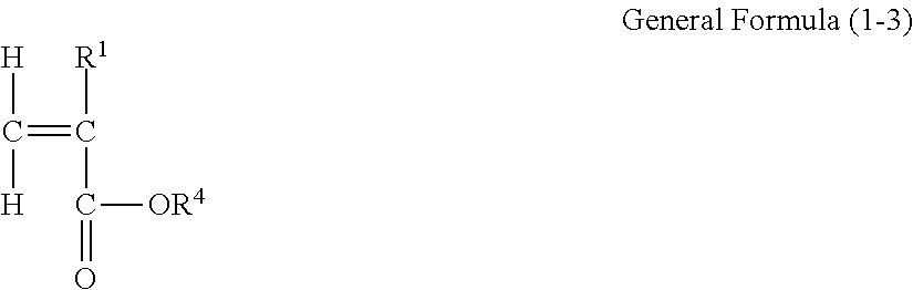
[H]C([H])=C([R1])C([OR4])=O
